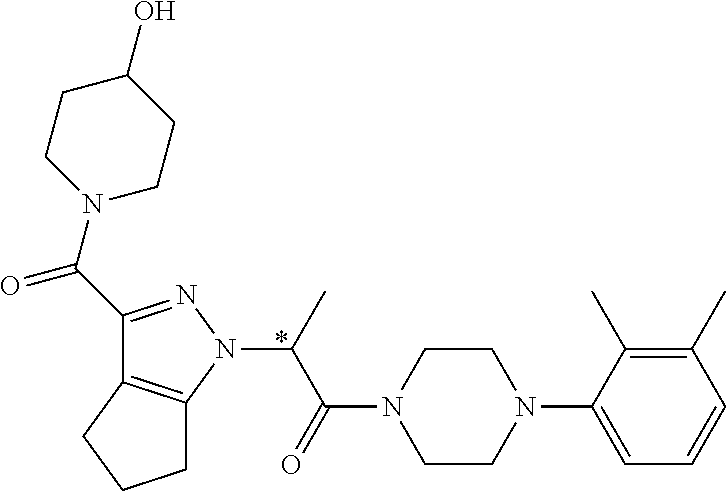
C(=O)(C1=NN(C(C(N2CCN(C3=CC=CC(C)=C3C)CC2)=O)C)C2=C1CCC2)N1CCC(O)CC1
